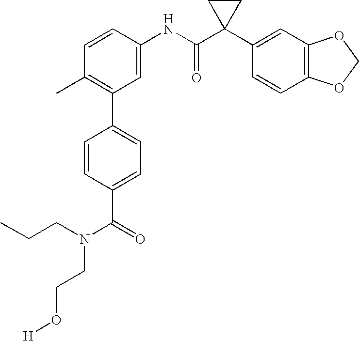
C1(NC(C2(C3=CC4=C(C=C3)OCO4)CC2)=O)=CC(C2=CC=C(C(=O)N(CCO[H])CCC)C=C2)=C(C)C=C1
